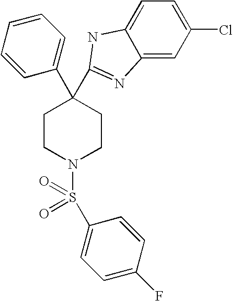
C1(C2(C3=NC4=CC(Cl)=CC=C4N3)CCN(S(C3=CC=C(F)C=C3)(=O)=O)CC2)=CC=CC=C1
